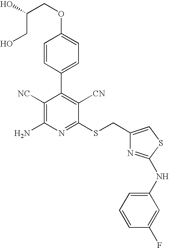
O(C1=CC=C(C2=C([CN])C(SCC3=CSC(NC4=CC=CC(F)=C4)=N3)=NC(N)=C2[NC])C=C1)CC(CO)O
